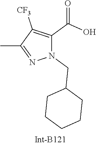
C1(CN2N=C(C)C([CF3])=C2C(=O)O)CCCCC1
